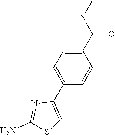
C1=C(C(N(C)C)=O)C=CC(C2=CSC(N)=N2)=C1
